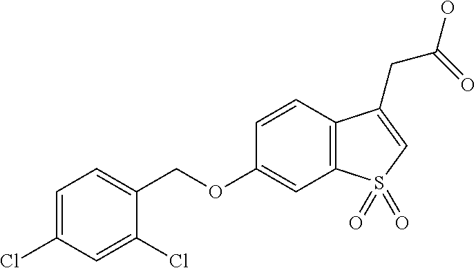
C(OC1=CC2=C(C=C1)C(CC(O)=O)=CS2(=O)=O)C1=CC=C(Cl)C=C1Cl
